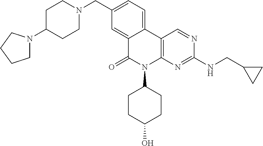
C12=CC(CN3CCC(N4CCCC4)CC3)=CC=C1C1=C(N(C3CCC(O)CC3)C2=O)N=C(NCC2CC2)N=C1
